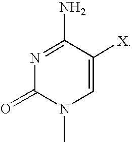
N1=C(N)C([X])=CN(C)C1=O
